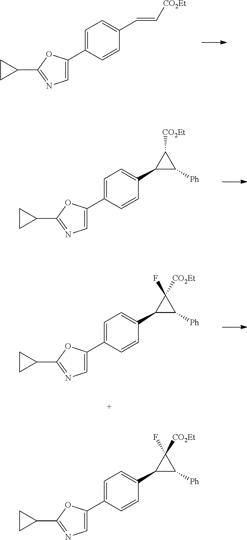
C1=C(C2=CN=C(C3CC3)O2)C=CC(C=C[CO2Et])=C1.C1=C(C2=CN=C(C3CC3)O2)C=CC(C2C([Ph])C2[CO2Et])=C1.C1=C(C2=CN=C(C3CC3)O2)C=CC(C2C([Ph])C2([CO2Et])F)=C1.C1=C(C2=CN=C(C3CC3)O2)C=CC(C2C([Ph])C2([CO2Et])F)=C1
